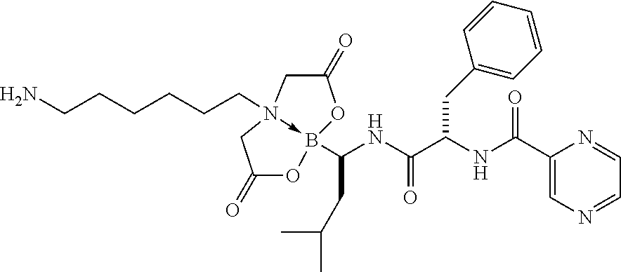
C1N2(CCCCCCN)->B(C(NC(C(NC(=O)C3=CN=CC=N3)CC3=CC=CC=C3)=O)CC(C)C)(OC1=O)OC(=O)C2
